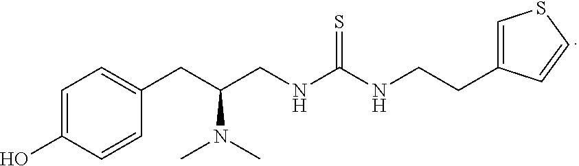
C1=C(O)C=CC(CC(CNC(NCCC2=CSC=C2)=S)N(C)C)=C1
